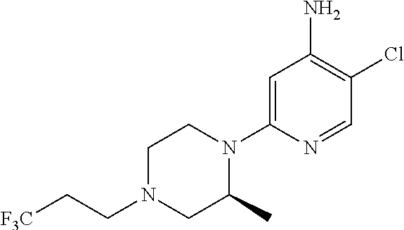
C1N(CC[F3C])CC(C)N(C2=CC(N)=C(Cl)C=N2)C1
